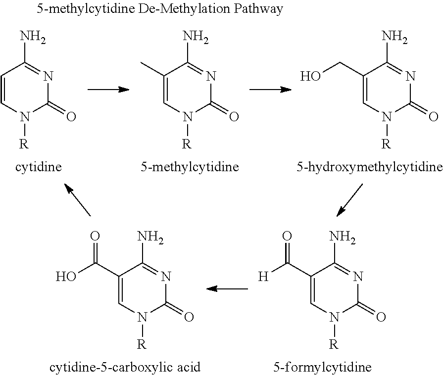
C1=CN([R])C(=O)N=C1N.C1(C)=CN([R])C(=O)N=C1N.C1(CO)=CN([R])C(=O)N=C1N.C1(C([H])=O)=CN([R])C(=O)N=C1N.C1(C(O)=O)=CN([R])C(=O)N=C1N
